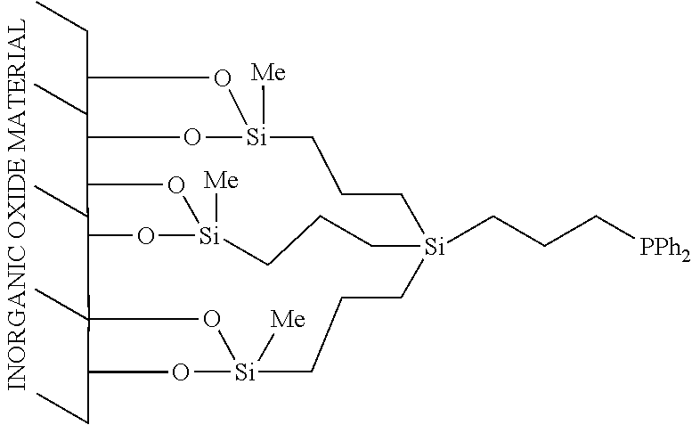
C12O[Si]([Me])(CCC[Si]3(CCC[PPh2])CCC[Si]4([Me])OC(C1O4)C1C(CC)O[Si]([Me])(CCC3)O1)OC2CC
